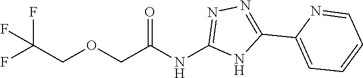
FC(F)(F)COCC(NC1=NN=C(C2=CC=CC=N2)N1)=O
